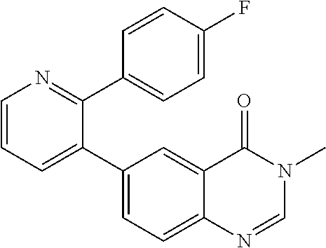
C1=CN=C(C2=CC=C(F)C=C2)C(C2=CC=C3C(=C2)C(=O)N(C)C=N3)=C1
